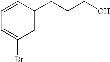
C1=CC(CCCO)=CC(Br)=C1
